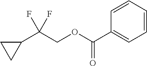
C1(C(COC(C2=CC=CC=C2)=O)(F)F)CC1
